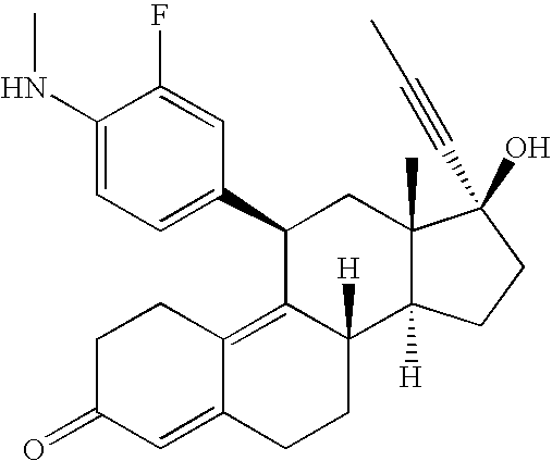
C1(NC)=CC=C(C2C3=C4C(=CC(=O)CC4)CCC3([H])C3([H])C(C)(C2)C(C#CC)(O)CC3)C=C1F
